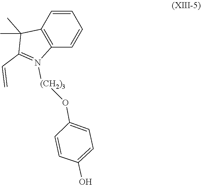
C1(C=C)=N([(CH2)3]OC2=CC=C(O)C=C2)C2=C(C1(C)C)C=CC=C2
